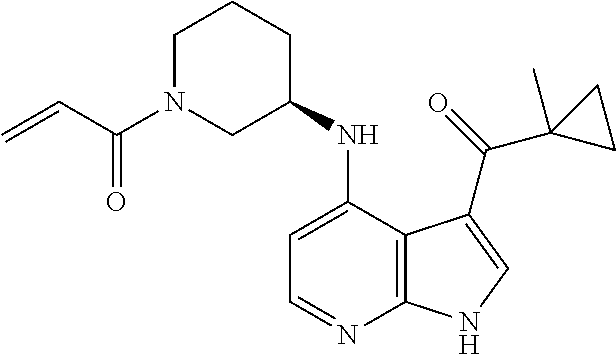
C1=NC2=C(C(NC3CCCN(C(=O)C=C)C3)=C1)C(C(=O)C1(C)CC1)=CN2
